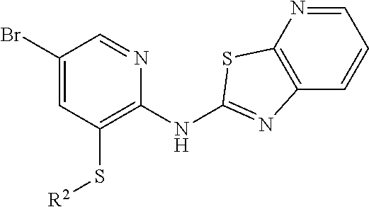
C1(Br)=CC(S[R2])=C(NC2=NC3=C(N=CC=C3)S2)N=C1
